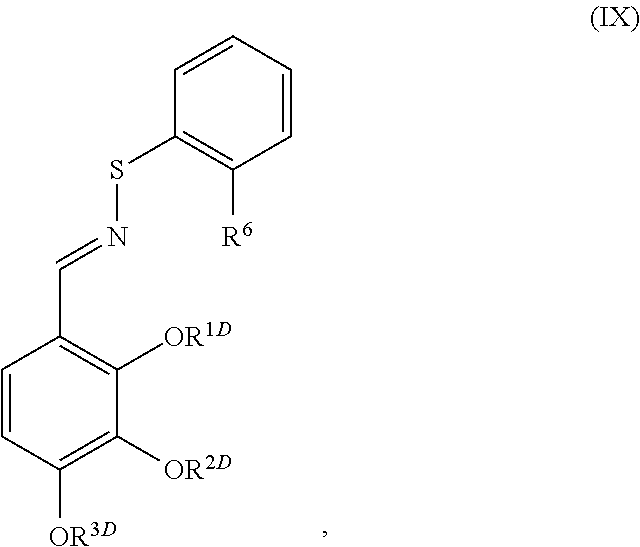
C1=CC=CC([R6])=C1SN=CC1=C([OR1D])C([OR2D])=C([OR3D])C=C1
